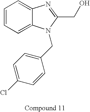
C1=CC=C2C(=C1)N=C(CO)N2CC1=CC=C(Cl)C=C1
